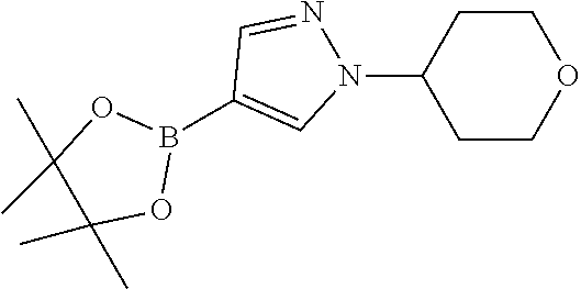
C1COCCC1N1N=CC(B2OC(C)(C)C(C)(C)O2)=C1
